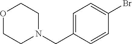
O1CCN(CC2=CC=C(Br)C=C2)CC1
